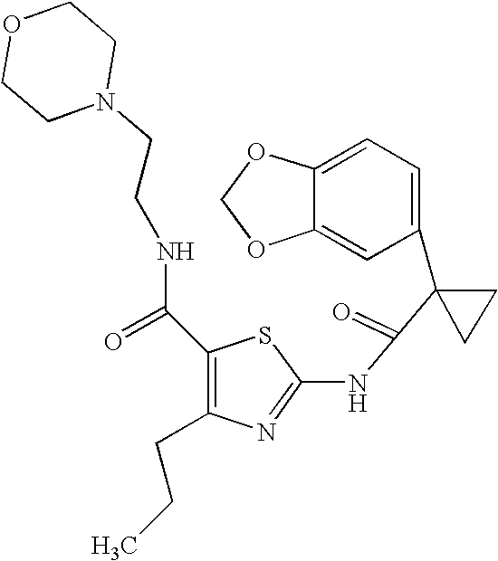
C1=C2C(=CC(C3(C(=O)NC4=NC(CCC)=C(C(NCCN5CCOCC5)=O)S4)CC3)=C1)OCO2
